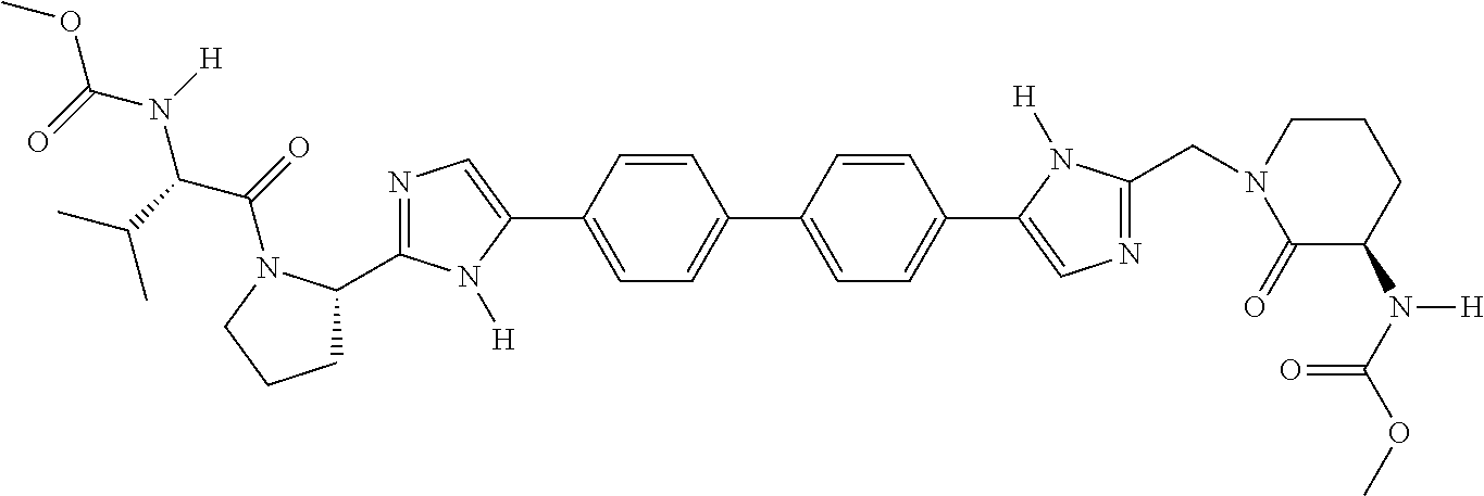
COC(N([H])C(C(C)C)C(=O)N1C(C2=NC=C(C3=CC=C(C4=CC=C(C5=CN=C(CN6C(=O)C(N([H])C(=O)OC)CCC6)N5[H])C=C4)C=C3)N2[H])CCC1)=O
